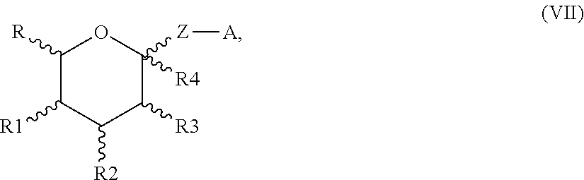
C1([R])C([R1])C([R2])C([R3])C([R4])([Z][A])O1
